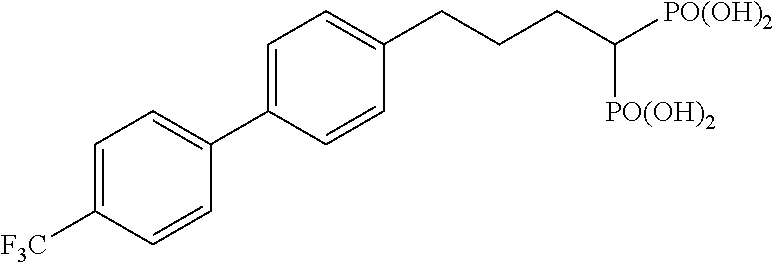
C1=C([F3C])C=CC(C2=CC=C(CCCC([PO(OH)2])[PO(OH)2])C=C2)=C1
